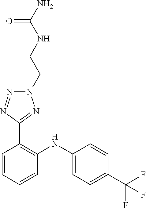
C1=CC(C(F)(F)F)=CC=C1NC1=C(C2=NN(CCNC(N)=O)N=N2)C=CC=C1
